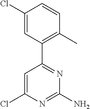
C1=C(Cl)N=C(N)N=C1C1=C(C)C=CC(Cl)=C1
